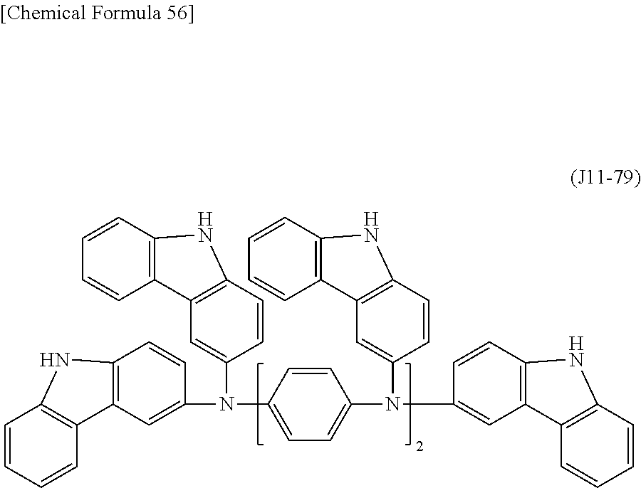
C12=C(C=C(N(C3=CC=C(N(C4=CC5=C(C=C4)NC4=C5C=CC=C4)C4=CC5=C(C=C4)NC4=C5C=CC=C4)C=C3)C3=CC4=C(C=C3)NC3=C4C=CC=C3)C=C1)C1=C(C=CC=C1)N2
